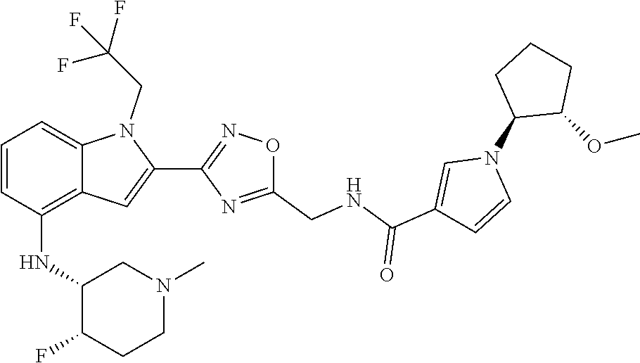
C1(N2C=CC(C(=O)NCC3=NC(C4=CC5=C(NC6C(F)CCN(C)C6)C=CC=C5N4CC(F)(F)F)=NO3)=C2)C(OC)CCC1
